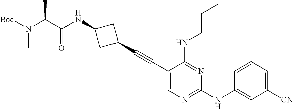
C1(C#CC2CC(NC(C(N([Boc])C)C)=O)C2)=CN=C(NC2=CC([CN])=CC=C2)N=C1NCCC
